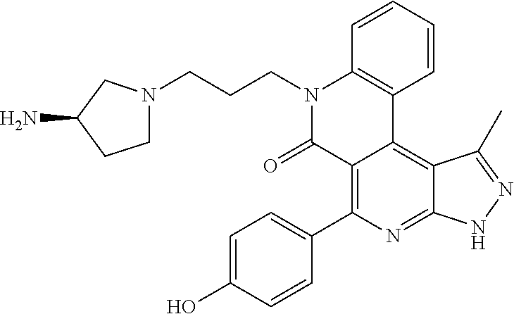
C1=C(O)C=CC(C2=C3C(=C4C(=N2)NN=C4C)C2=C(N(CCCN4CCC(N)C4)C3=O)C=CC=C2)=C1
